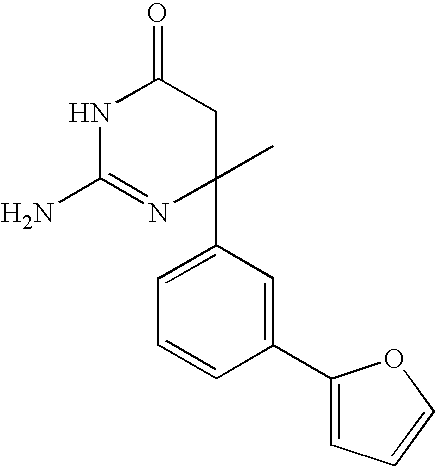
N1C(N)=NC(C)(C2=CC=CC(C3=CC=CO3)=C2)CC1=O
